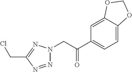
N1=NC(CCl)=NN1CC(=O)C1=CC=C2C(=C1)OCO2
